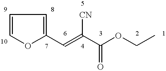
C1(C=C(C(OCC)=O)[CN])=CC=CO1
